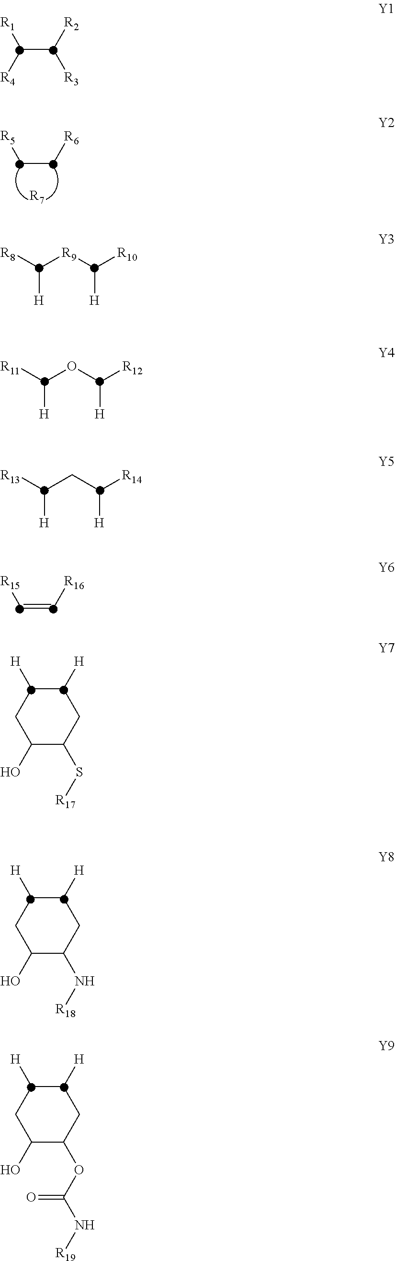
C([R4])(C([R3])[R2])[R1].C(C[R6])[R5].[R7].C(=C[R16])[R15].[R8]C([R9]C([R10])[H])[H].[R11]C(OC([R12])[H])[H].[R13]C(CC([R14])[H])[H].C1C(O)C(S[R17])CC([H])C1[H].C1C(O)C(N[R18])CC([H])C1[H].C1C(O)C(OC(=O)N[R19])CC([H])C1[H]
